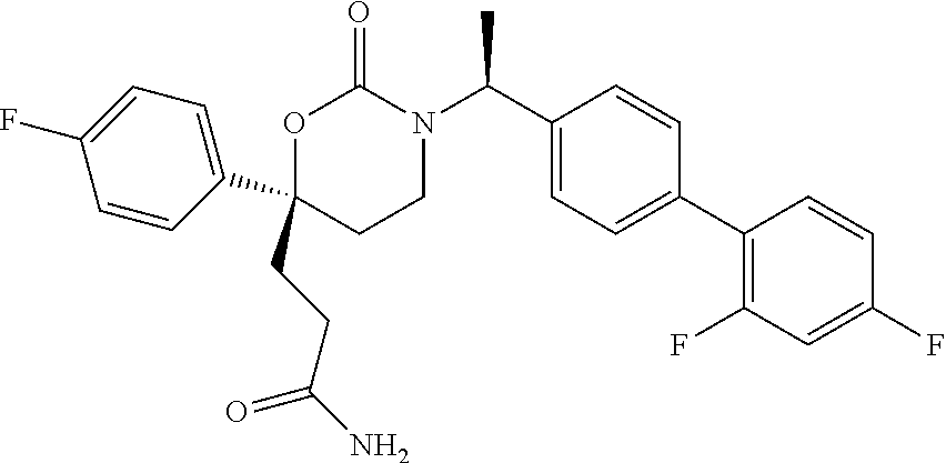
C1(C2=CC=C(F)C=C2)(CCC(N)=O)CCN(C(C2=CC=C(C3=C(F)C=C(F)C=C3)C=C2)C)C(=O)O1
